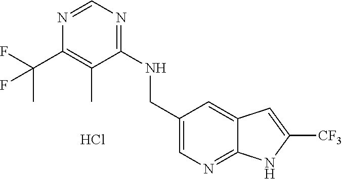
C1=C(CNC2=NC=NC(C(F)(C)F)=C2C)C=C2C(=N1)NC([CF3])=C2.Cl
